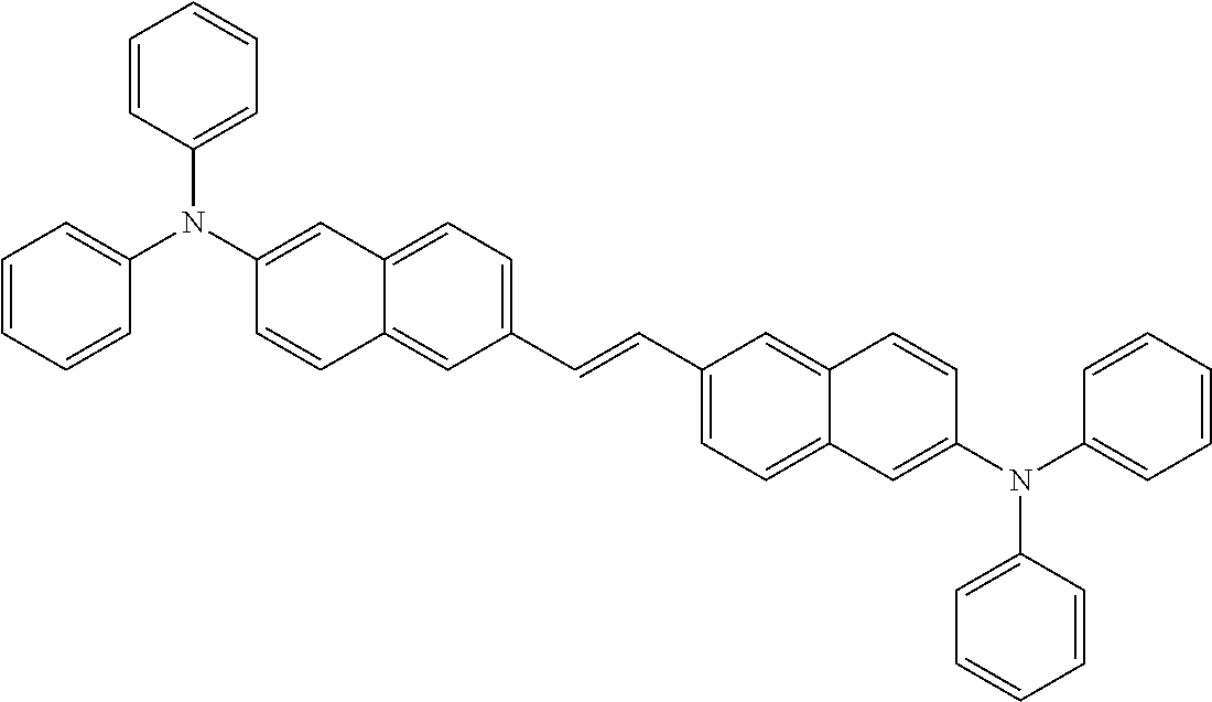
C1=CC=CC(N(C2=CC3=CC=C(C=CC4=CC=C5C(=C4)C=CC(N(C4=CC=CC=C4)C4=CC=CC=C4)=C5)C=C3C=C2)C2=CC=CC=C2)=C1
